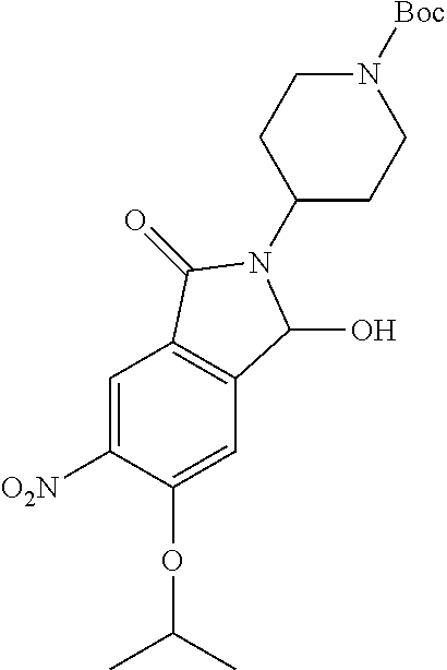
C1(N2C(O)C3=C(C=C([O2N])C(OC(C)C)=C3)C2=O)CCN([Boc])CC1
